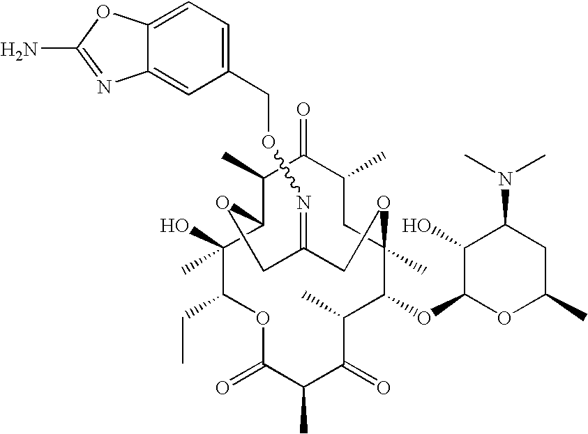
C1(CON=C2COC3C(C)C(=O)C(C)CC(C)(C(OC4OC(C)CC(N(C)C)C4O)C(C)C(=O)C(C)C(=O)OC(CC)C3(C)O)OC2)=CC=C2C(=C1)N=C(N)O2
